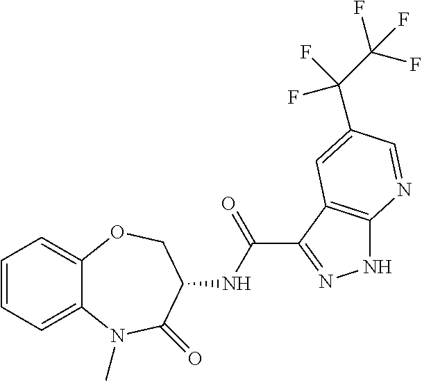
C1=CC=C2C(=C1)OCC(NC(=O)C1=NNC3=C1C=C(C(C(F)(F)F)(F)F)C=N3)C(=O)N2C
